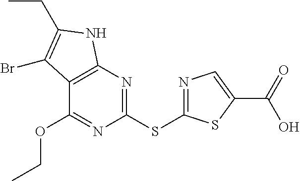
C12=C(N=C(SC3=NC=C(C(=O)O)S3)N=C1OCC)NC(CC)=C2Br
